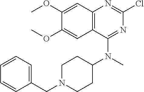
C12=C(C(N(C)C3CCN(CC4=CC=CC=C4)CC3)=NC(Cl)=N1)C=C(OC)C(OC)=C2
